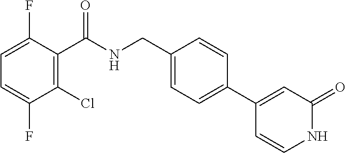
C1=C(F)C(C(NCC2=CC=C(C3=CC(=O)NC=C3)C=C2)=O)=C(Cl)C(F)=C1
